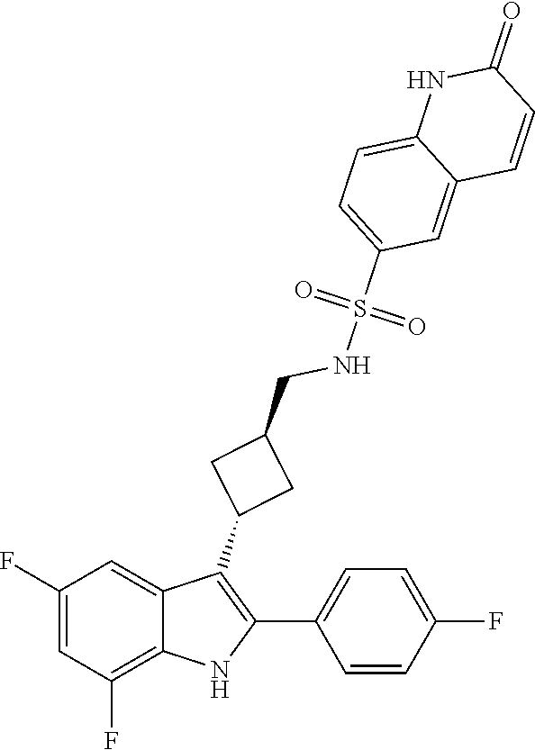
O=S(NCC1CC(C2=C(C3=CC=C(F)C=C3)NC3=C(F)C=C(F)C=C23)C1)(C1=CC=C2C(=C1)C=CC(=O)N2)=O
